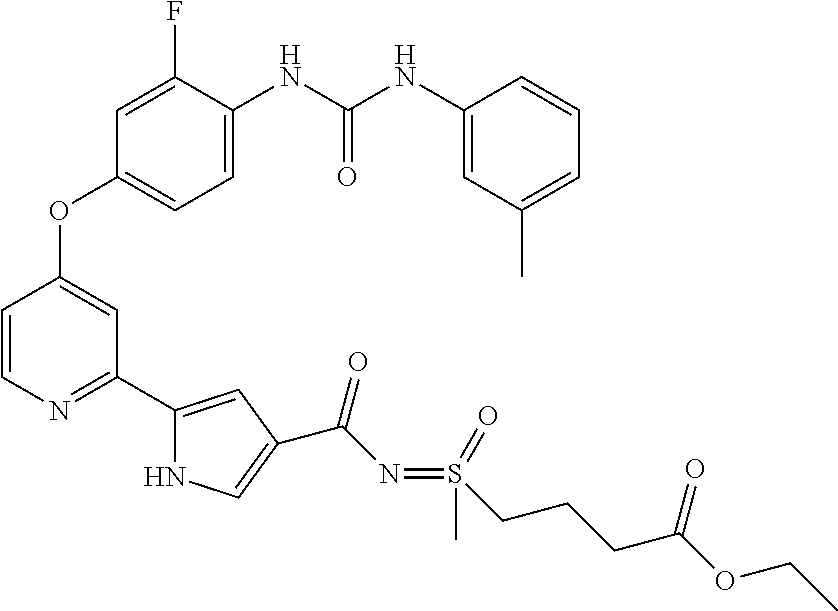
O(C1=CC(C2=CC(C(=O)N=S(CCCC(OCC)=O)(=O)C)=CN2)=NC=C1)C1=CC=C(NC(NC2=CC(C)=CC=C2)=O)C(F)=C1
